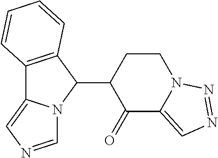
C1(C2C(=O)C3=CN=NN3CC2)C2=C(C3=CN=CN13)C=CC=C2
